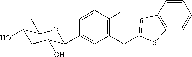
C1=CC(F)=C(CC2=CC3=C(C=CC=C3)S2)C=C1C1C(O)CC(O)C(C)O1
